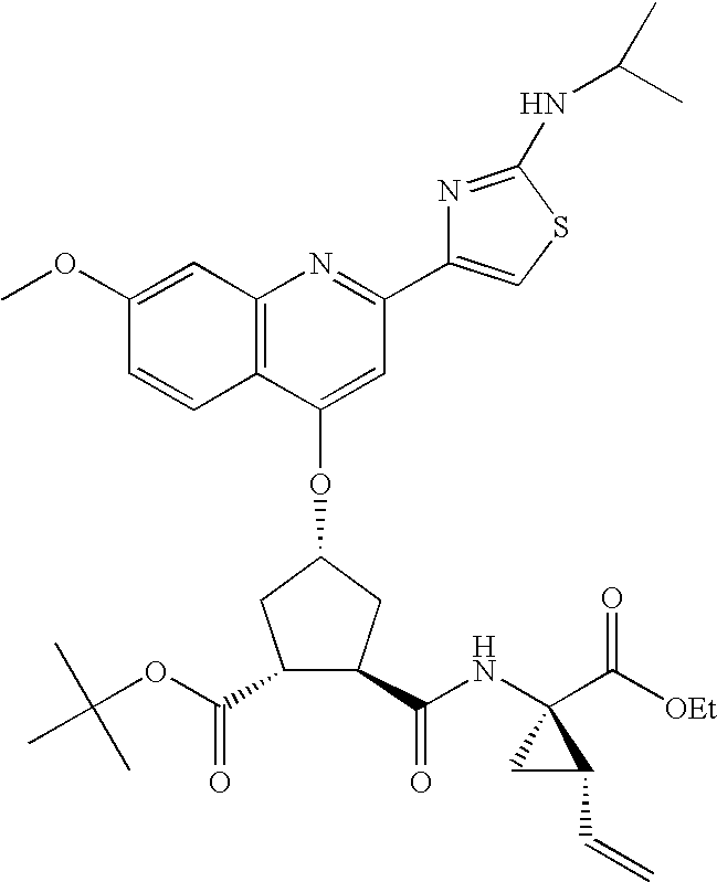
C1(C2=CSC(NC(C)C)=N2)=NC2=C(C=CC(OC)=C2)C(OC2CC(C(NC3(C([OEt])=O)CC3C=C)=O)C(C(OC(C)(C)C)=O)C2)=C1
